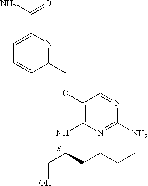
C1(N)=NC(NC(CO)CCCC)=C(OCC2=NC(C(N)=O)=CC=C2)C=N1.S
